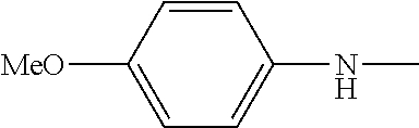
C1=CC([MeO])=CC=C1NC
